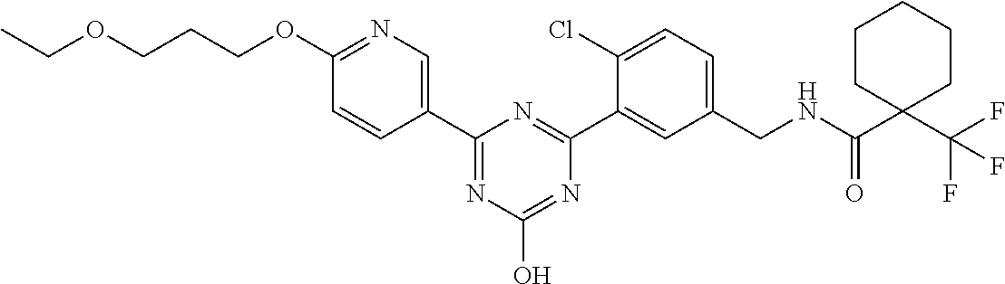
C1=CC(C2=NC(O)=NC(C3=CC(CNC(C4(C(F)(F)F)CCCCC4)=O)=CC=C3Cl)=N2)=CN=C1OCCCOCC
